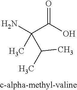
O=C(O)C(N)(C)C(C)C
